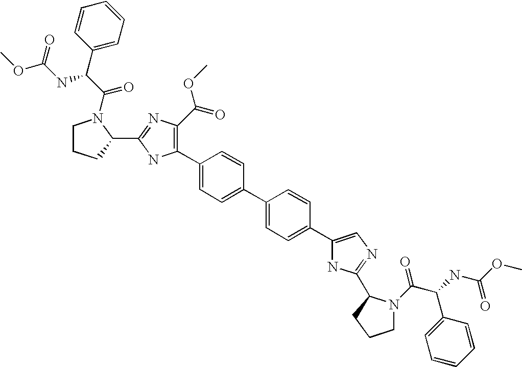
C1(C2=C(C(OC)=O)N=C(C3N(C(C(C4=CC=CC=C4)NC(OC)=O)=O)CCC3)N2)=CC=C(C2=CC=C(C3=CN=C(C4N(C(C(NC(OC)=O)C5=CC=CC=C5)=O)CCC4)N3)C=C2)C=C1
